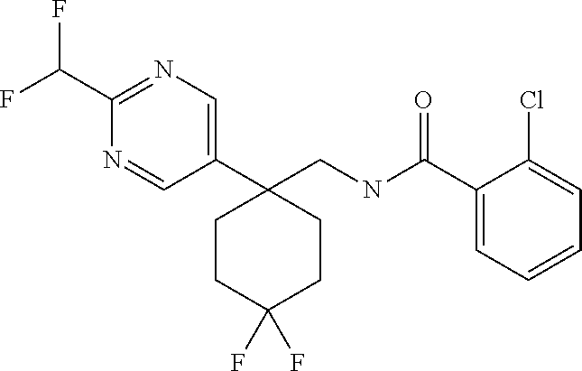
C1(CNC(C2=CC=CC=C2Cl)=O)(C2=CN=C(C(F)F)N=C2)CCC(F)(F)CC1
